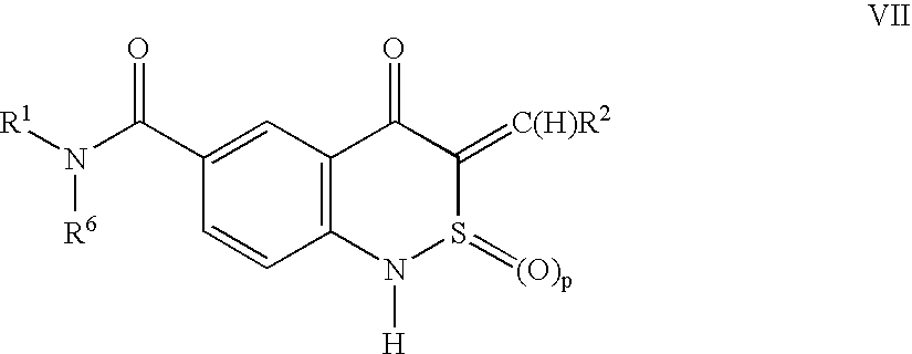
C12=C(C=C(C(N([R1])[R6])=O)C=C1)C(=O)C(=[C(H)R2])S(=[(O)p])N2[H]
